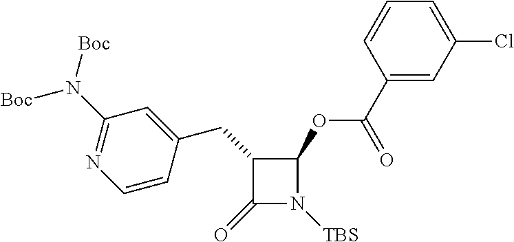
C1(CC2C(=O)N([TBS])C2OC(C2=CC(Cl)=CC=C2)=O)=CC(N([Boc])[Boc])=NC=C1
